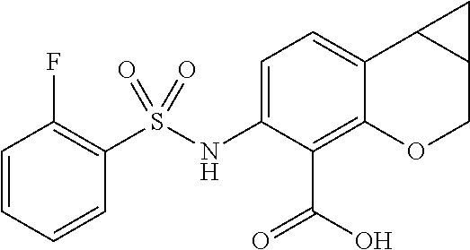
C1=C(NS(C2=C(F)C=CC=C2)(=O)=O)C(C(O)=O)=C2C(=C1)C1C(CO2)C1
